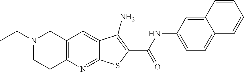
N1(CC)CCC2=C(C1)C=C1C(=N2)SC(C(NC2=CC=C3C(=C2)C=CC=C3)=O)=C1N
